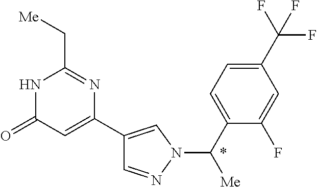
C1=NN(C(C2=CC=C(C(F)(F)F)C=C2F)[Me])C=C1C1=CC(=O)NC(C[Me])=N1
